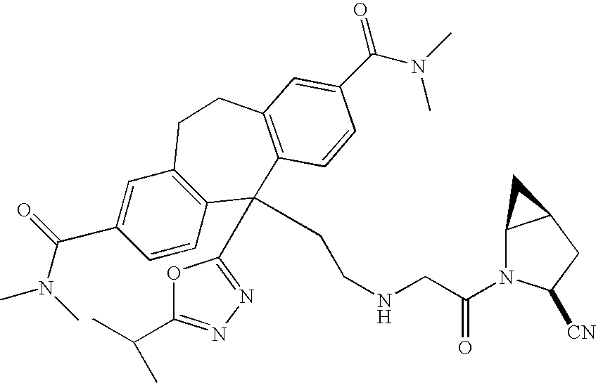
CN(C(C1=CC2=C(C=C1)C(C1=NN=C(C(C)C)O1)(CCNCC(N1C3C(CC1[CN])C3)=O)C1=C(CC2)C=C(C(N(C)C)=O)C=C1)=O)C
